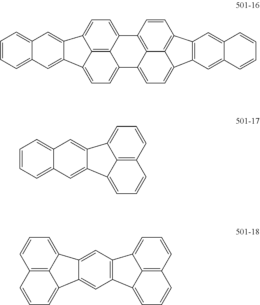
C1=CC=C2C(=C1)C=C1C(=C2)C2=CC=C3C4=C2C1=CC=C4C1=C2C3=CC=C3C2=C(C=C1)C1=C3C=C2C(=C1)C=CC=C2.C1=CC=C2C(=C1)C=C1C(=C2)C2=CC=CC3=C2C1=CC=C3.C1=C2C(=CC3=C1C1=CC=CC4=C1C3=CC=C4)C1=CC=CC3=C1C2=CC=C3
